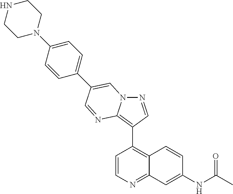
C1=CN=C2C(=C1C1=C3N(N=C1)C=C(C1=CC=C(N4CCNCC4)C=C1)C=N3)C=CC(NC(C)=O)=C2
